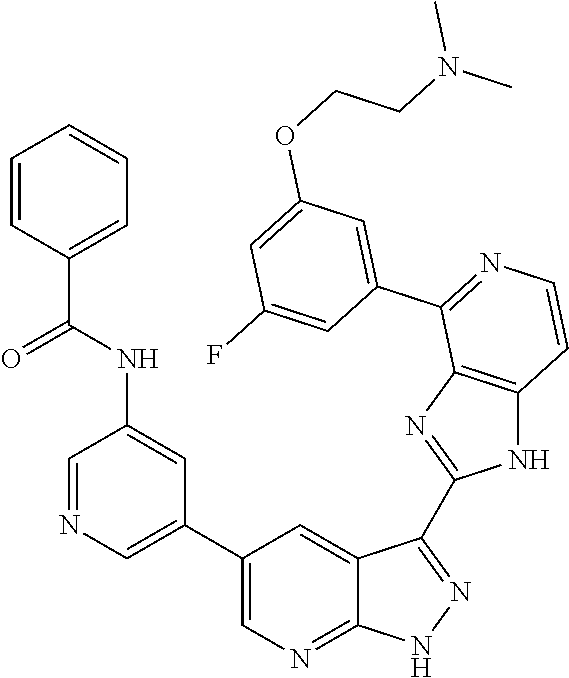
C1=NC=C(C2=CN=C3C(=C2)C(C2=NC4=C(N2)C=CN=C4C2=CC(OCCN(C)C)=CC(F)=C2)=N[N H]3)C=C1NC(C1=CC=CC=C1)=O
